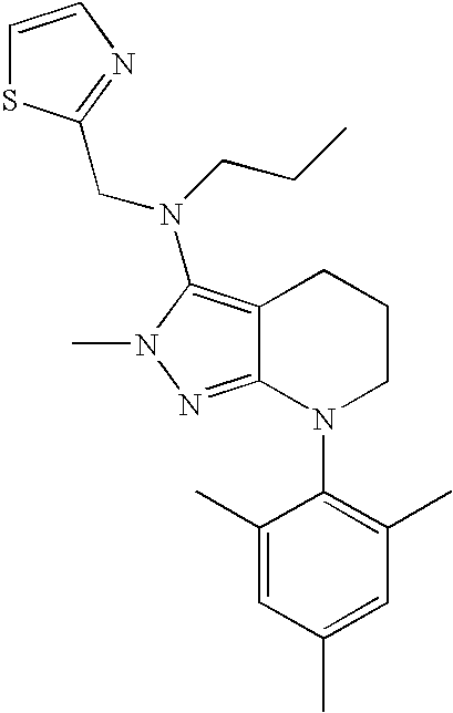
C12=C(N(CCC)CC3=NC=CS3)N(C)N=C1N(C1=C(C)C=C(C)C=C1C)CCC2
